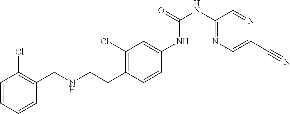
C1=CC=CC(CNCCC2=C(Cl)C=C(NC(NC3=NC=C(C#N)N=C3)=O)C=C2)=C1Cl
